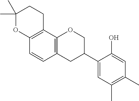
C1(C)(C)OC2=C(CC1)C1=C(C=C2)CC(C2=CC(C)=C(C)C=C2O)CO1
